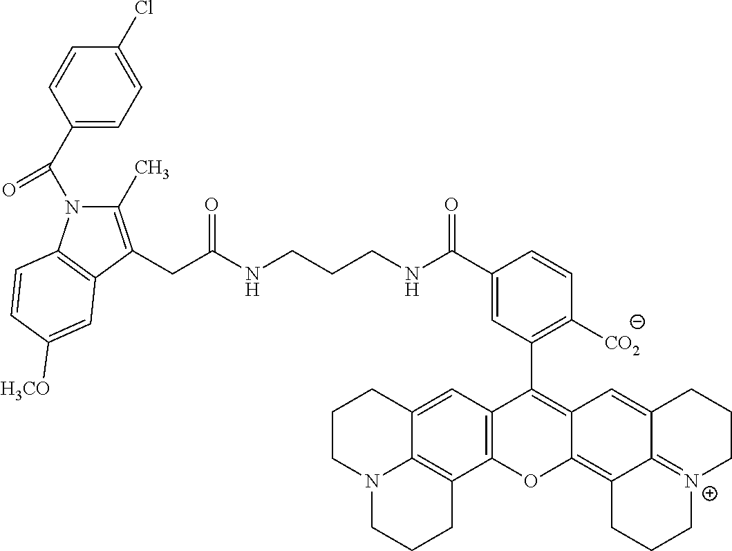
C1(C(N2C(C)=C(CC(NCCCNC(C3=CC(C4=C5C(=C6C7=[N+](CCCC7=C5)CCC6)OC5=C4C=C4C6=C5CCCN6CCC4)=C([CO2])C=C3)=O)=O)C3=C2C=CC([H3CO])=C3)=O)=CC=C(Cl)C=C1
